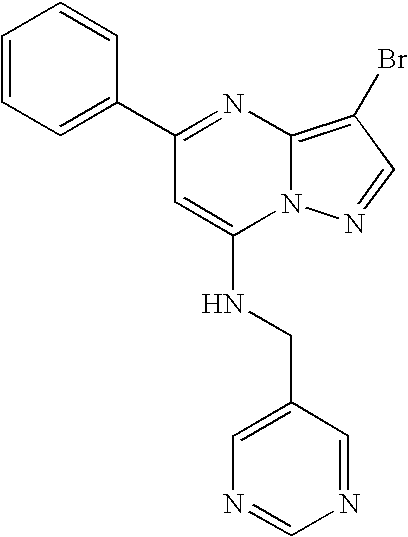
C1(C2=CC=CC=C2)=NC2=C(Br)C=NN2C(NCC2=CN=CN=C2)=C1
